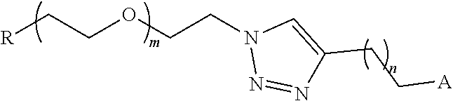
[R]CCOCCN1N=NC(CC[A])=C1
